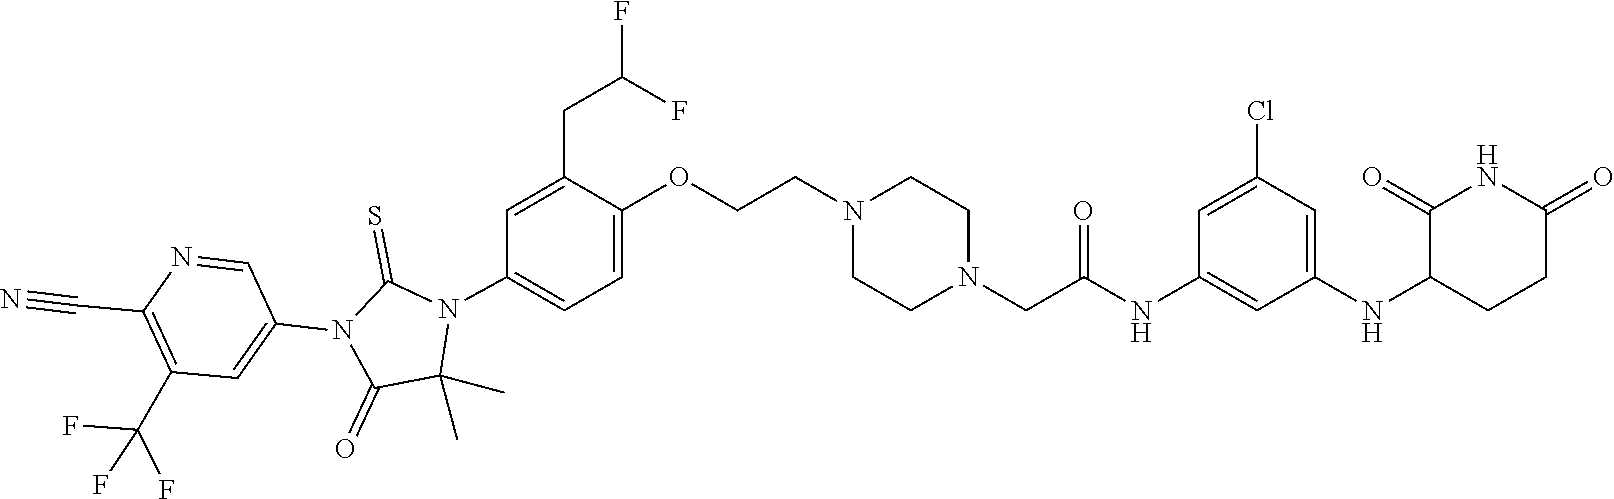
C1(C)(C)N(C2=CC=C(OCCN3CCN(CC(NC4=CC(NC5C(=O)NC(=O)CC5)=CC(Cl)=C4)=O)CC3)C(CC(F)F)=C2)C(=S)N(C2=CC(C(F)(F)F)=C(C#N)N=C2)C1=O
